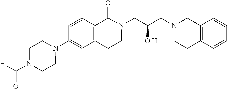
C12=C(C=CC=C1)CCN(CC(CN1C(=O)C3=C(CC1)C=C(N1CCN(C([H])=O)CC1)C=C3)[O H])C2
